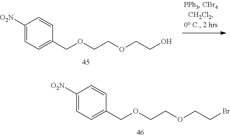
C1([O2N])=CC=C(COCCOCCO)C=C1.C1([O2N])=CC=C(COCCOCCBr)C=C1
